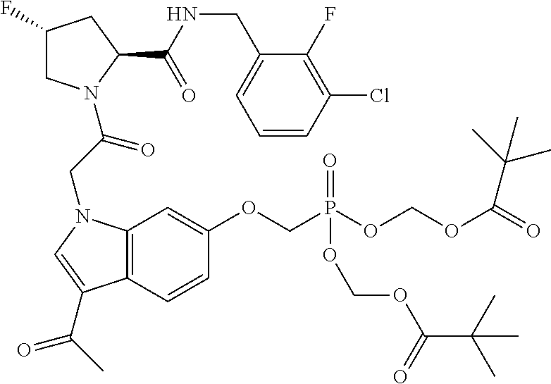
C12=C(C=CC(OCP(OCOC(=O)C(C)(C)C)(=O)OCOC(C(C)(C)C)=O)=C1)C(C(C)=O)=CN2CC(=O)N1CC(F)CC1C(NCC1=CC=CC(Cl)=C1F)=O
